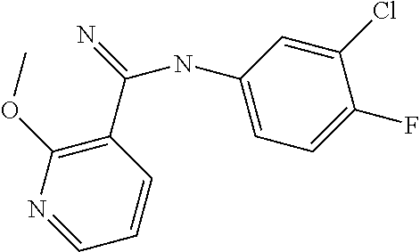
N(C1=CC=C(F)C(Cl)=C1)C(=N)C1=C(OC)N=CC=C1
